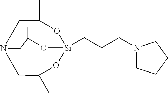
C1N2CC(C)O[Si](CCCN3CCCC3)(OC1C)OC(C)C2
